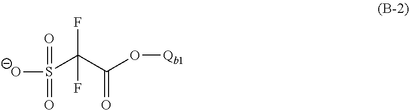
[O-]S(C(F)(F)C(=O)O[Qb1])(=O)=O
